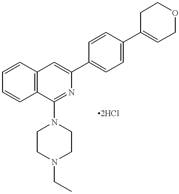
C12=C(C=CC=C1)C(N1CCN(CC)CC1)=NC(C1=CC=C(C3=CCOCC3)C=C1)=C2
